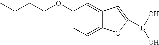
C12=CC(OCCCC)=CC=C1OC(B(O)O)=C2
